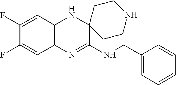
C12=C(N=C(NCC3=CC=CC=C3)C3(N1)CCNCC3)C=C(F)C(F)=C2
